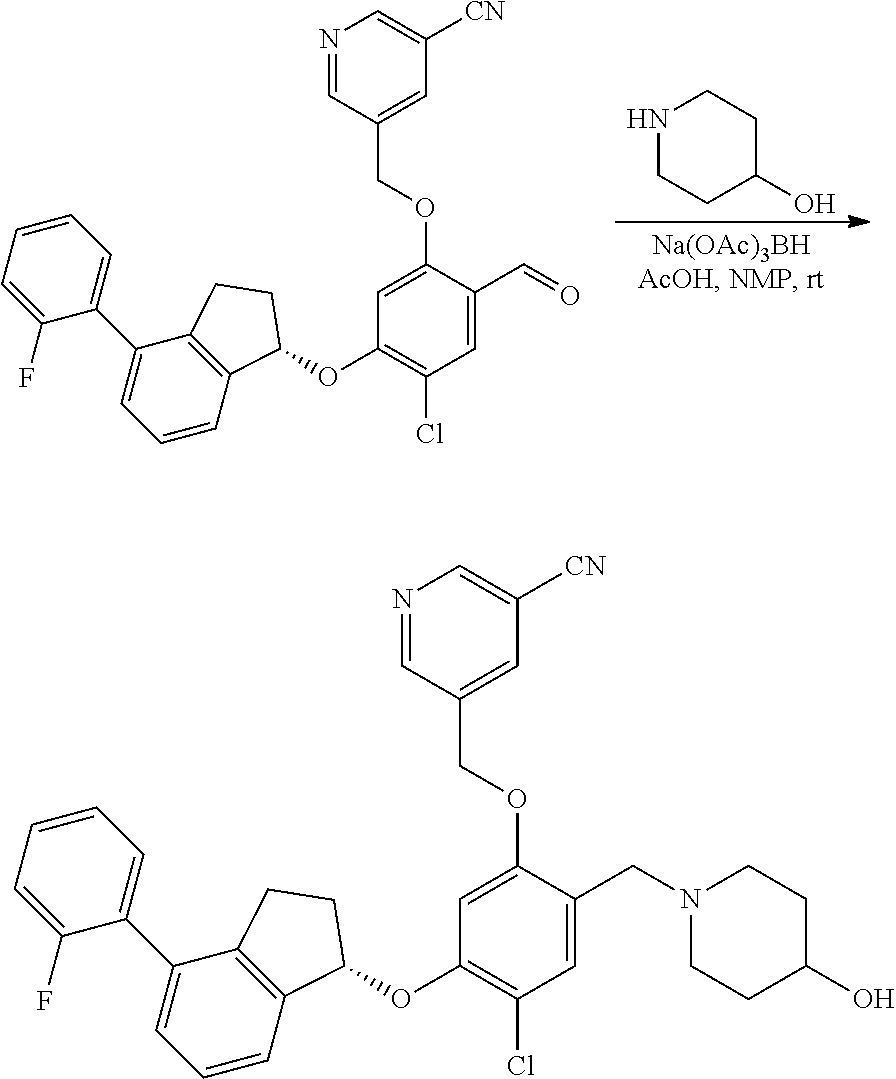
N1CCC(O)CC1.C1=C(C=O)C(OCC2=CC([CN])=CN=C2)=CC(OC2C3=C(C(C4=CC=CC=C4F)=CC=C3)CC2)=C1Cl.C1=C(CN2CCC(O)CC2)C(OCC2=CC([CN])=CN=C2)=CC(OC2C3=C(C(C4=CC=CC=C4F)=CC=C3)CC2)=C1Cl
